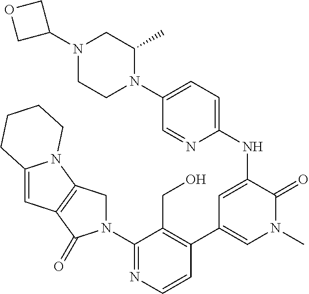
N1(C2=NC=CC(C3=CN(C)C(=O)C(NC4=CC=C(N5C(C)CN(C6COC6)CC5)C=N4)=C3)=C2CO)CC2=C(C1=O)C=C1N2CCCC1
